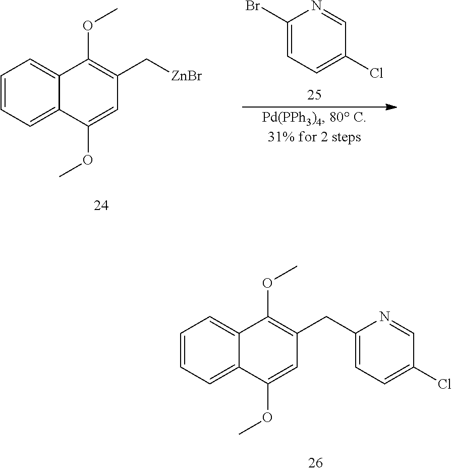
C1=CC=C2C(=C1)C(OC)=C(C[ZnBr])C=C2OC.C1(Br)=CC=C(Cl)C=N1.C1=CC=C2C(=C1)C(OC)=C(CC1=CC=C(Cl)C=N1)C=C2OC
